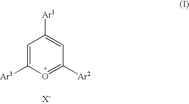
C1=C([Ar3])O=C([Ar2])C=C1[Ar1].[X-]
